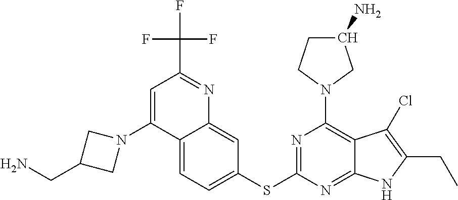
C12=CC=C(SC3=NC(N4CC(N)CC4)=C4C(=N3)NC(CC)=C4Cl)C=C1N=C(C(F)(F)F)C=C2N1CC(CN)C1
